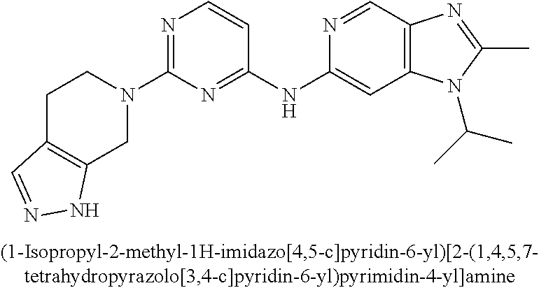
CC1=NC2=C(N1C(C)C)C=C(NC1=NC(N3CC4=C(CC3)C=NN4)=NC=C1)N=C2
